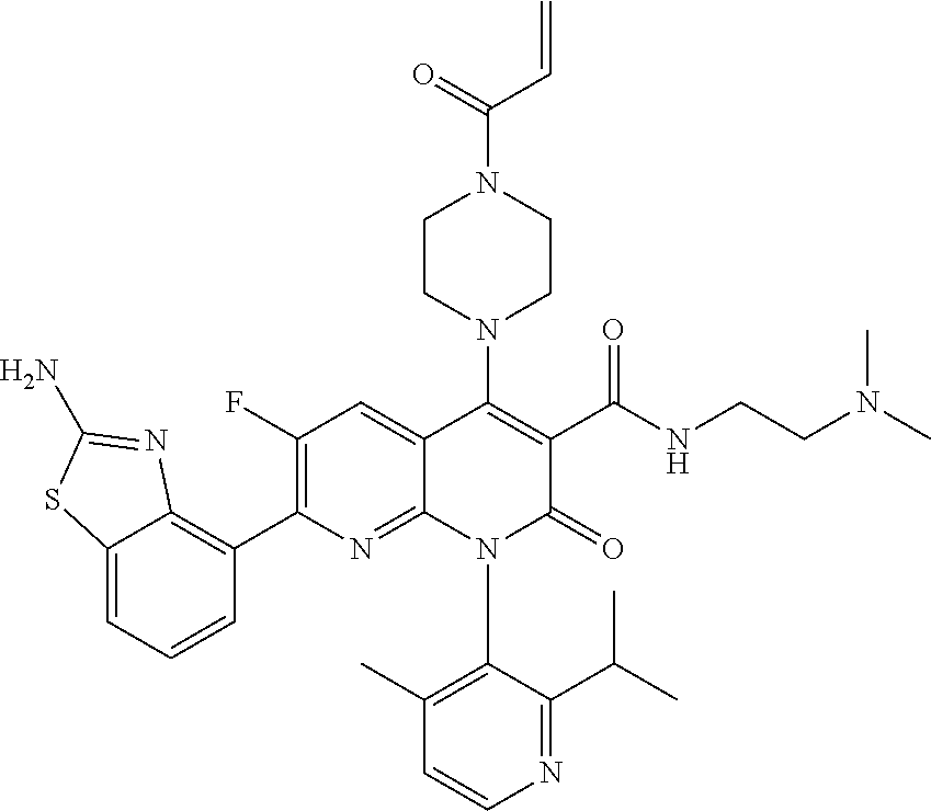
C1=CN=C(C(C)C)C(N2C(=O)C(C(NCCN(C)C)=O)=C(N3CCN(C(C=C)=O)CC3)C3=CC(F)=C(C4=C5C(=CC=C4)SC(N)=N5)N=C23)=C1C
